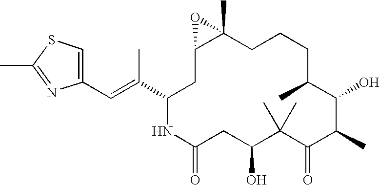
C(=C(C)C1CC2C(C)(CCCC(C)C(O)C(C)C(=O)C(C)(C)C(O)CC(=O)N1)O2)C1=CSC(C)=N1
